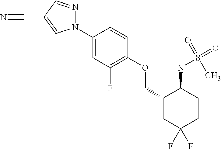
N1(C2=CC(F)=C(OCC3CC(F)(F)CCC3NS(=O)(C)=O)C=C2)N=CC(C#N)=C1
